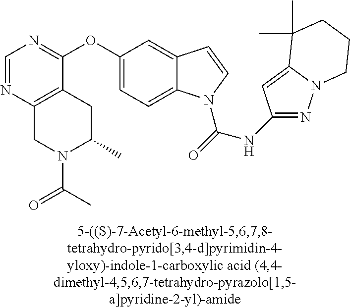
O(C1=CC=C2C(=C1)C=CN2C(=O)NC1=NN2C(=C1)C(C)(C)CCC2)C1=NC=NC2=C1CC(C)N(C(=O)C)C2
